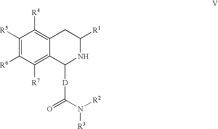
C1([R5])=C([R6])C([R7])=C2C(=C1[R4])CC([R1])NC2[D]C(=O)N([R2])[R3]
